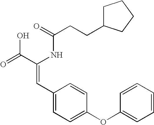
C(=O)(NC(C(=O)O)=CC1=CC=C(OC2=CC=CC=C2)C=C1)CCC1CCCC1
